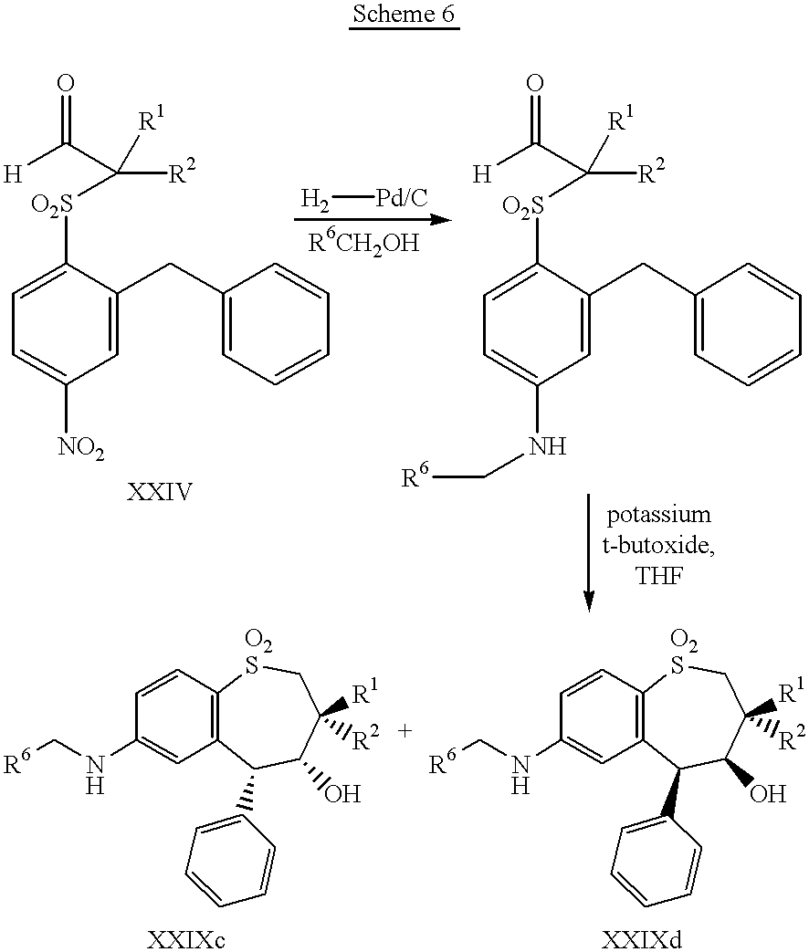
[H]C(C([R1])([R2])[O2S]C1=CC=C([NO2])C=C1CC1=CC=CC=C1)=O.N(C1=CC2=C(C=C1)[O2S]CC([R1])([R2])C(O)C2C1=CC=CC=C1)C[R6].[H2][Pd/C].[H]C(C([R1])([R2])[O2S]C1=CC=C(NC[R6])C=C1CC1=CC=CC=C1)=O.N(C1=CC2=C(C=C1)[O2S]CC([R1])([R2])C(O)C2C1=CC=CC=C1)C[R6]
